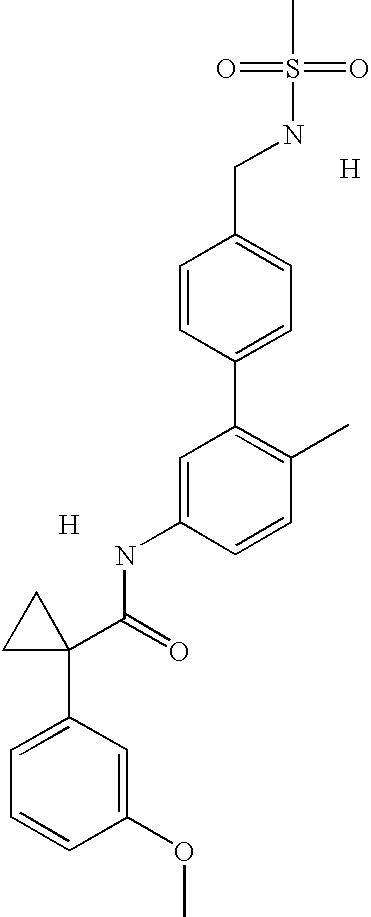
[H].C1=C(NC(=O)C2(C3=CC=CC(OC)=C3)CC2)C=CC(C)=C1C1=CC=C(CNS(=O)(=O)C)C=C1.[H]
